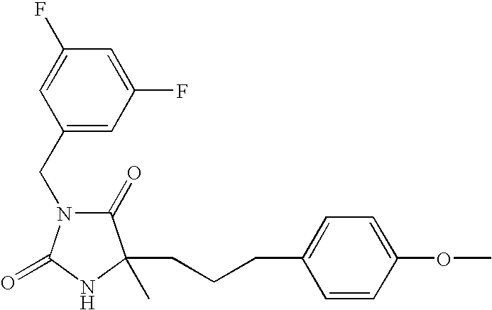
C(CCC1=CC=C(OC)C=C1)C1(C)C(=O)N(CC2=CC(F)=CC(F)=C2)C(=O)N1
